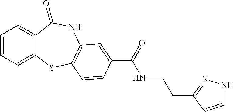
C1=CC=C2C(=C1)C(=O)NC1=C(S2)C=CC(C(=O)NCCC2=NNC=C2)=C1
